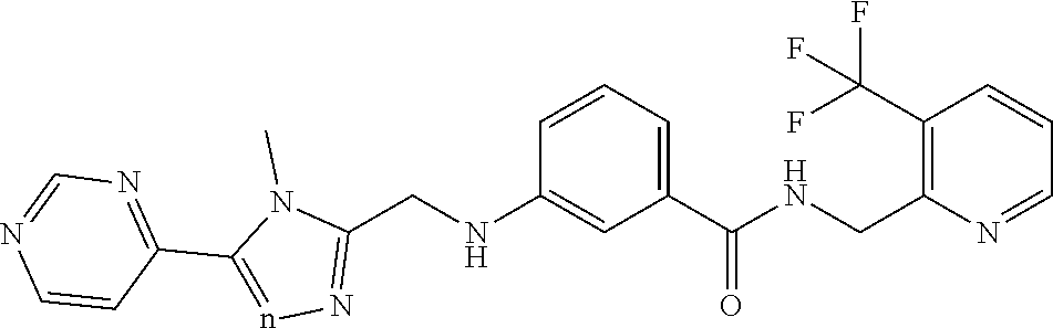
C1(C2=nN=C(CNC3=CC(C(NCC4=C(C(F)(F)F)C=CC=N4)=O)=CC=C3)N2C)=NC=NC=C1
